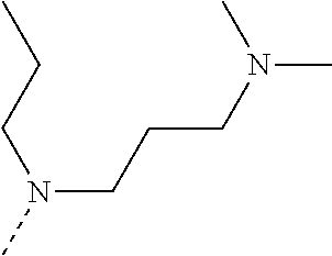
N(CCCN(C)C)(C)CCC
